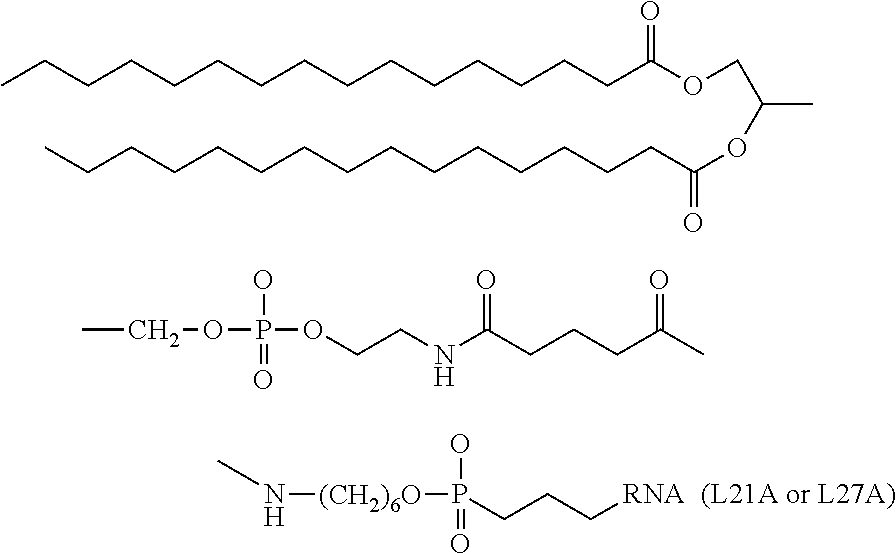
CCCCCCCCCCCCCCCC(OCC(OC(=O)CCCCCCCCCCCCCCC)C)=O.C(OP(OCCNC(CCCC(C)=O)=O)(O)=O)C.N([(CH2)6O]P(O)(=O)CCC[RNA])C
